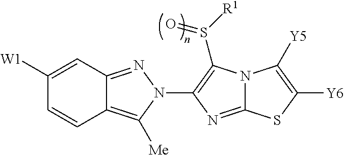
C1([W1])=CC2=NN(C3=C(S([R1])=O)N4C(=N3)SC([Y6])=C4[Y5])C([Me])=C2C=C1
